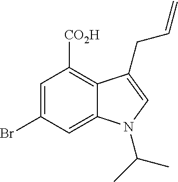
C1=C(Br)C=C2C(=C1[CO2H])C(CC=C)=CN2C(C)C
